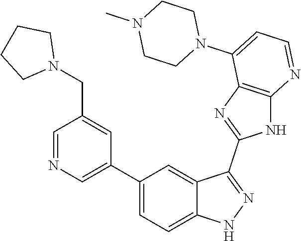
C1=NC=C(C2=CC=C3C(=C2)C(C2=NC4=C(N2)N=CC=C4N2CCN(C)CC2)=NN3)C=C1CN1CCCC1
